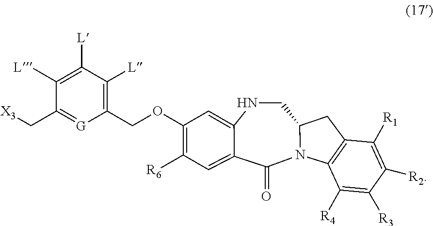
[L]C1=C([L])C(C[X3])=[G]C(COC2=C([R6])C=C3C(=O)N4C(CNC3=C2)CC2=C4C([R4])=C([R3])C([R2])=C2[R1])=C1[L]
